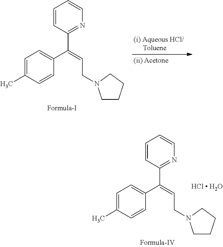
C1=C(C)C=CC(C(=CCN2CCCC2)C2=NC=CC=C2)=C1.C1=C(C)C=CC(C(=CCN2CCCC2)C2=NC=CC=C2)=C1.[HCl  H2O]
